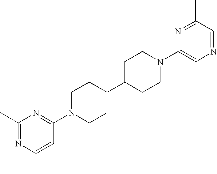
C1C(C2CCN(C3=NC(C)=NC(C)=C3)CC2)CCN(C2=CN=CC(C)=N2)C1
